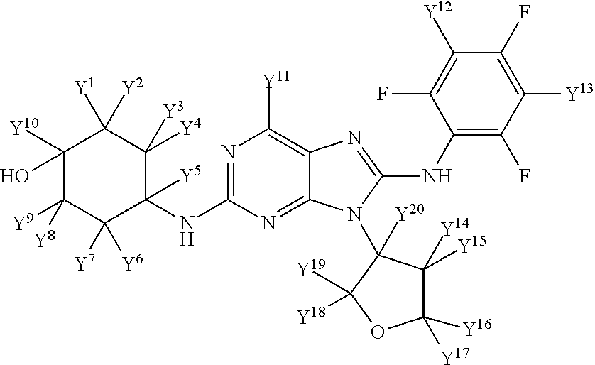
N1=C(NC2([Y5])C([Y4])([Y3])C([Y1])([Y2])C(O)([Y10])C([Y9])([Y8])C2([Y7])[Y6])N=C2C(=C1[Y11])N=C(NC1=C(F)C([Y13])=C(F)C([Y12])=C1F)N2C1([Y20])C([Y14])([Y15])C([Y16])([Y17])OC1([Y19])[Y18]
